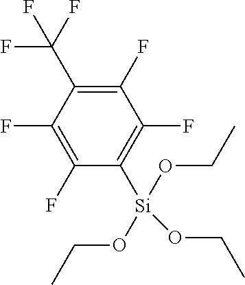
C1(F)=C(C(F)(F)F)C(F)=C(F)C([Si](OCC)(OCC)OCC)=C1F
